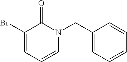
C1(Br)=CC=CN(CC2=CC=CC=C2)C1=O
